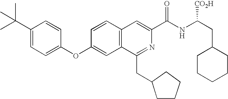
C1=CC(OC2=CC=C(C(C)(C)C)C=C2)=CC2=C1C=C(C(NC(CC1CCCCC1)[CO2H])=O)N=C2CC1CCCC1
